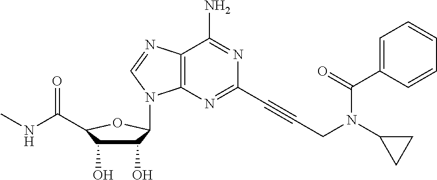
C12=C(N=C(C#CCN(C3CC3)C(C3=CC=CC=C3)=O)N=C1N)N(C1C(O)C(O)C(C(=O)NC)O1)C=N2
